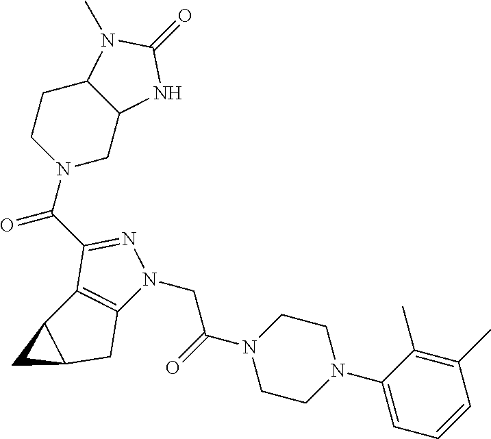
C12C(CN(C(C3=NN(CC(=O)N4CCN(C5=CC=CC(C)=C5C)CC4)C4=C3C3C(C4)C3)=O)CC1)NC(=O)N2C
